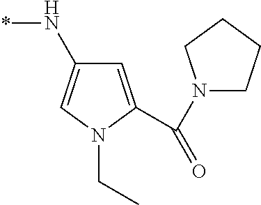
N(*)C1=CN(CC)C(C(N2CCCC2)=O)=C1
